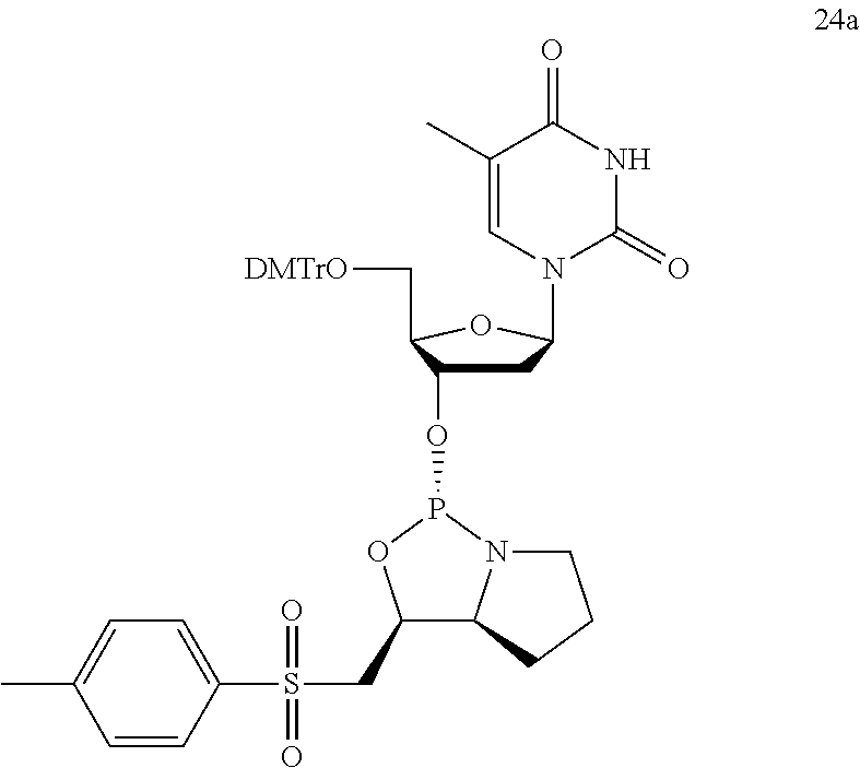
C1C(OP2OC(CS(=O)(C3=CC=C(C)C=C3)=O)C3N2CCC3)C(C[DMTrO])OC1N1C(=O)NC(=O)C(C)=C1
